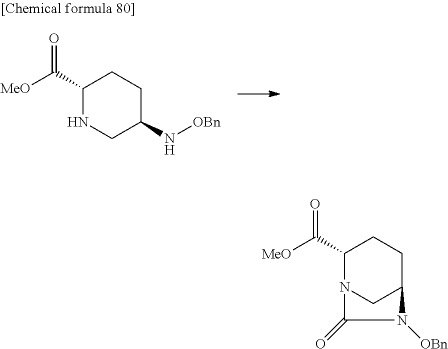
C1(C(=O)[MeO])NCC(N[OBn])CC1.C1(C([MeO])=O)N2CC(CC1)N([OBn])C2=O
